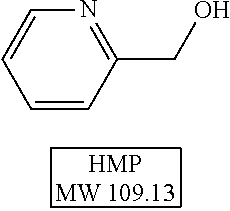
C1=CC(CO)=NC=C1
